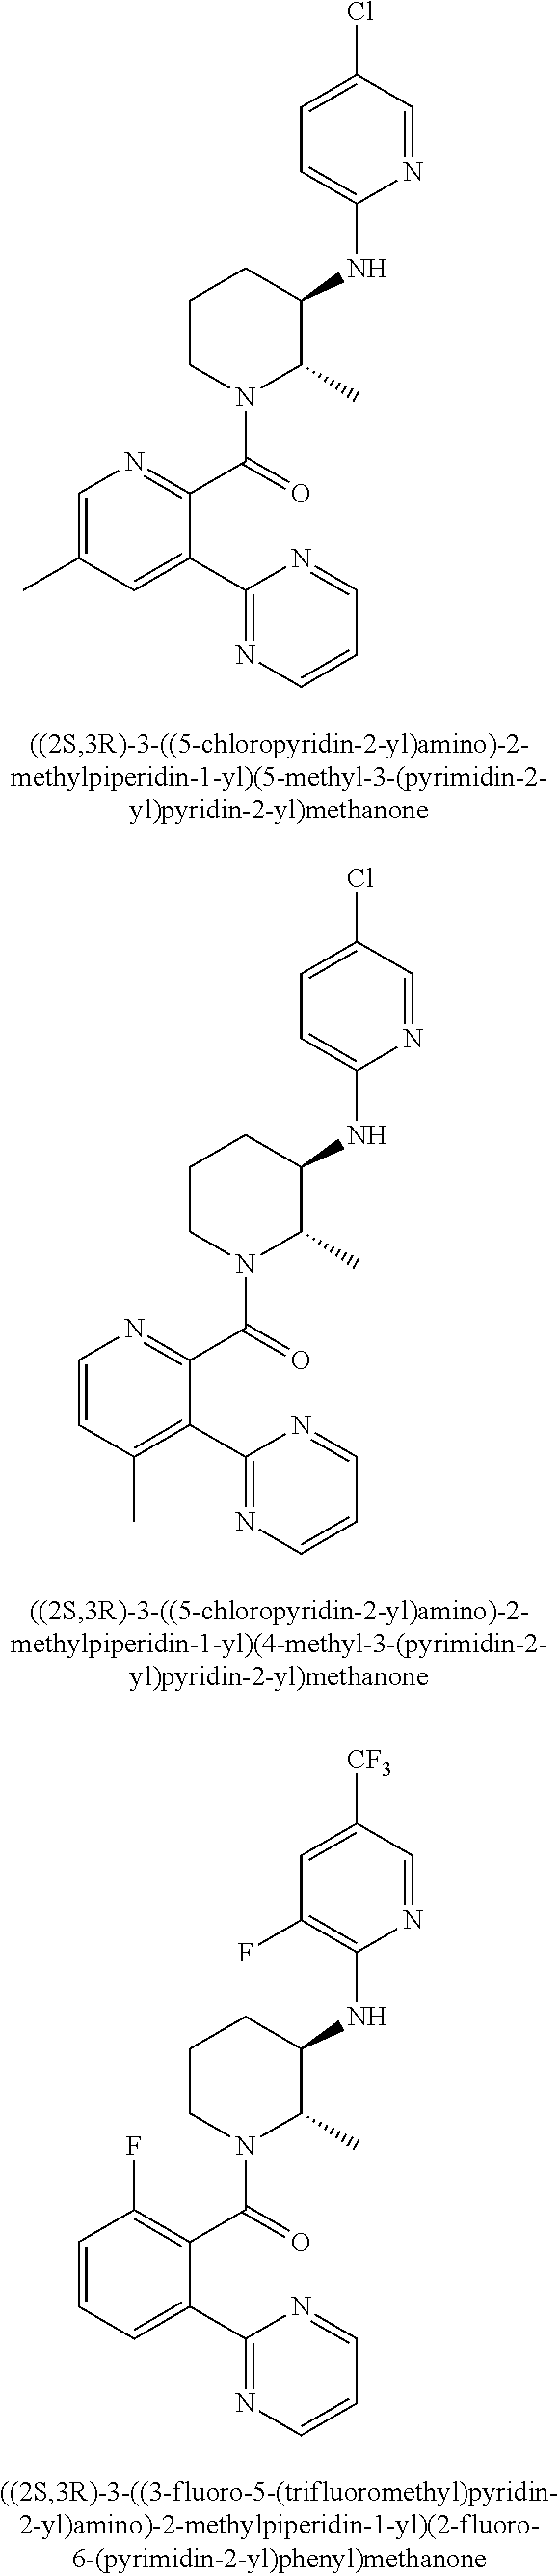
C1(NC2CCCN(C(C3=NC=C(C)C=C3C3=NC=CC=N3)=O)C2C)=CC=C(Cl)C=N1.C1(NC2CCCN(C(C3=NC=CC(C)=C3C3=NC=CC=N3)=O)C2C)=CC=C(Cl)C=N1.C1(NC2CCCN(C(C3=C(F)C=CC=C3C3=NC=CC=N3)=O)C2C)=C(F)C=C([CF3])C=N1
